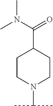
C1C(C(N(C)C)=O)CCN(C(C)C)C1
